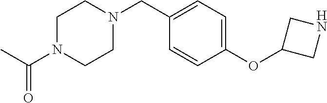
N1(CC2=CC=C(OC3CNC3)C=C2)CCN(C(=O)C)CC1
